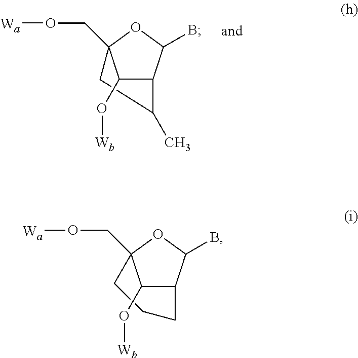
C1C2(CO[Wa])C(O[Wb])C(C(B)O2)C1C.C1CCC2C(O[Wb])C1(CO[Wa])OC2B
